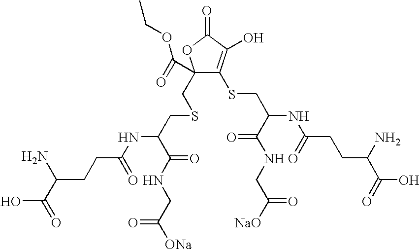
C1(CSCC(NC(CCC(N)C(=O)O)=O)C(NCC([ONa])=O)=O)(C(=O)OCC)C(SCC(NC(CCC(N)C(=O)O)=O)C(NCC([NaO])=O)=O)=C(O)C(=O)O1
